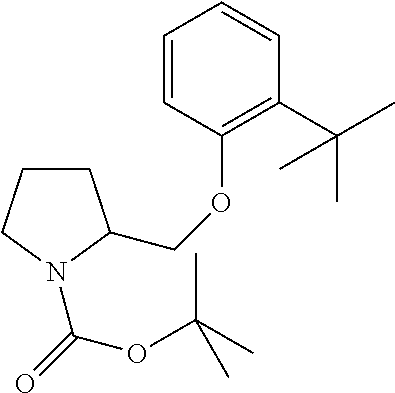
C1=CC(OCC2CCCN2C(OC(C)(C)C)=O)=C(C(C)(C)C)C=C1
